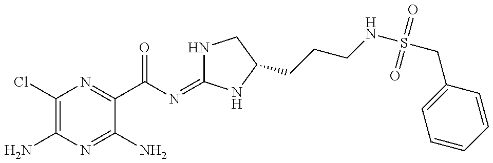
C1(Cl)=C(N)N=C(N)C(C(N=C2NCC(CCCNS(=O)(=O)CC3=CC=CC=C3)N2)=O)=N1
